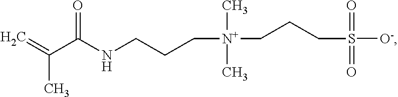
C=C(C)C(NCCC[N+](C)(C)CCCS(=O)([O-])=O)=O
